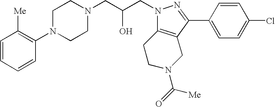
C1=CC=CC(N2CCN(CC(CN3N=C(C4=CC=C(Cl)C=C4)C4=C3CCN(C([Me])=O)C4)O)CC2)=C1[Me]
